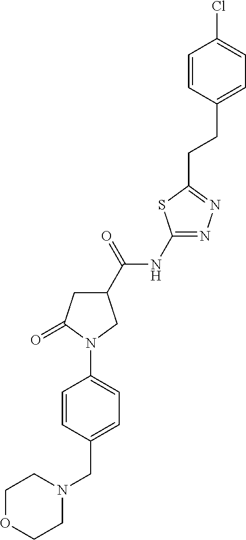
N1(CC2=CC=C(N3C(=O)CC(C(NC4=NN=C(CCC5=CC=C(Cl)C=C5)S4)=O)C3)C=C2)CCOCC1
